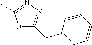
O1C(CC2=CC=CC=C2)=NN=C1C
